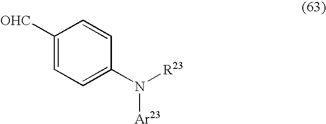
C1([OHC])=CC=C(N([R23])[Ar23])C=C1
